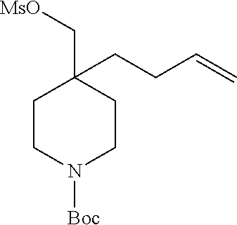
C1CN([Boc])CCC1(CCC=C)C[MsO]
